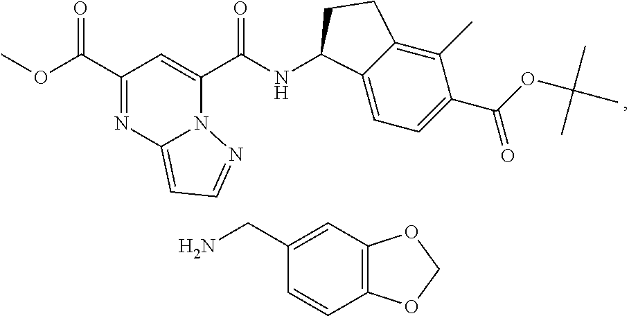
C1(C(OC)=O)=NC2=CC=NN2C(C(NC2C3=CC=C(C(OC(C)(C)C)=O)C(C)=C3CC2)=O)=C1.C12=C(C=C(CN)C=C1)OCO2
